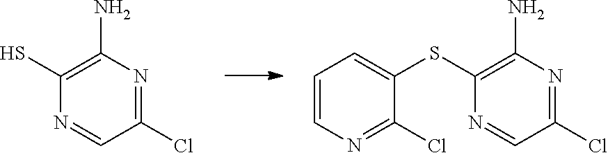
C1=CN=C(Cl)C(SC2=C(N)N=C(Cl)C=N2)=C1.SC1=C(N)N=C(Cl)C=N1
